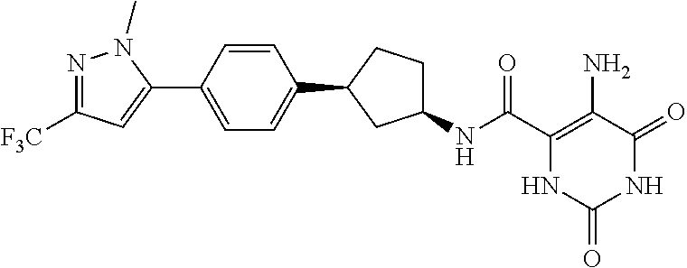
C(C1=C(N)C(=O)NC(=O)N1)(=O)NC1CCC(C2=CC=C(C3=CC([F3C])=NN3C)C=C2)C1
